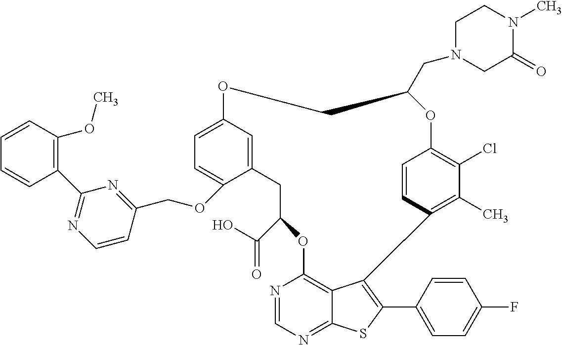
C12=C3C(=NC=N1)SC(C1=CC=C(F)C=C1)=C3C1=C(C)C(Cl)=C(C=C1)OC(CN1CC(=O)N(C)CC1)COC1=CC=C(OCC3=NC(C4=C(OC)C=CC=C4)=NC=C3)C(=C1)CC(C(O)=O)O2
